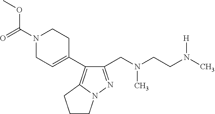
C1(CN(CCN(C)[H])C)=NN2C(=C1C1=CCN(C(=O)OC)CC1)CCC2
